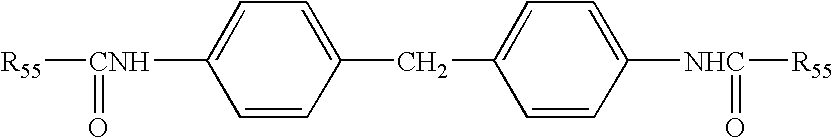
[R55][CNH](=O)C1=CC=C(CC2=CC=C([NHC](=O)[R55])C=C2)C=C1
